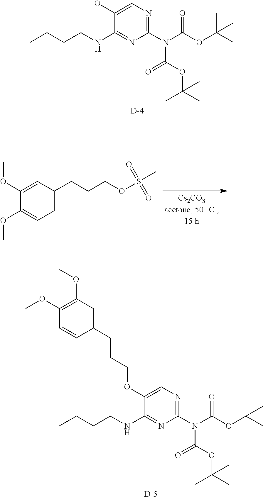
C1(N(C(OC(C)(C)C)=O)C(OC(C)(C)C)=O)=NC=C(O)C(NCCCC)=N1.[D].C1=C(CCCOS(C)(=O)=O)C=C(OC)C(OC)=C1.C1(N(C(OC(C)(C)C)=O)C(OC(C)(C)C)=O)=NC=C(OCCCC2=CC(OC)=C(OC)C=C2)C(NCCCC)=N1.[D]
